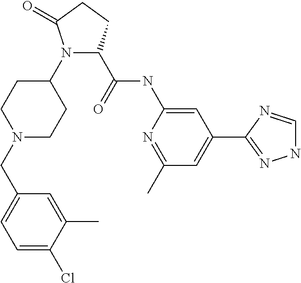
N1(C2CCN(CC3=CC=C(Cl)C(C)=C3)CC2)C(C(=O)NC2=CC(C3=NNC=N3)=CC(C)=N2)CCC1=O
